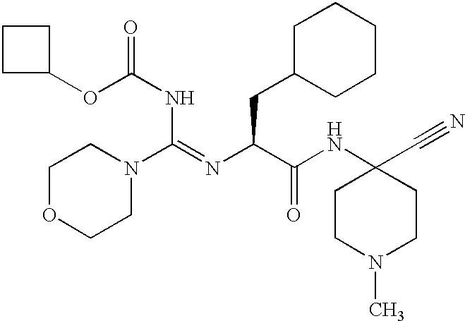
C1OCCN(C(NC(OC2CCC2)=O)=NC(CC2CCCCC2)C(NC2(C#N)CCN(C)CC2)=O)C1
